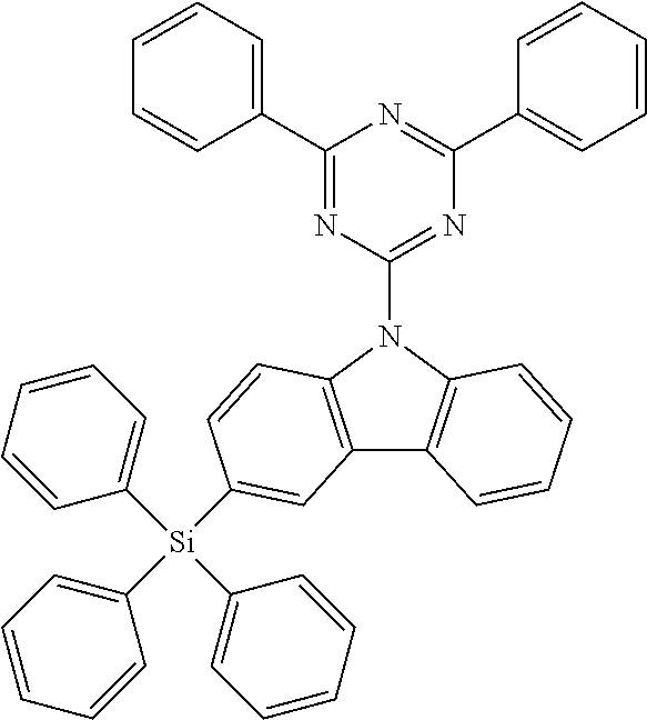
C1(C2=NC(N3C4=C(C5=C3C=CC=C5)C=C([Si](C3=CC=CC=C3)(C3=CC=CC=C3)C3=CC=CC=C3)C=C4)=NC(C3=CC=CC=C3)=N2)=CC=CC=C1
